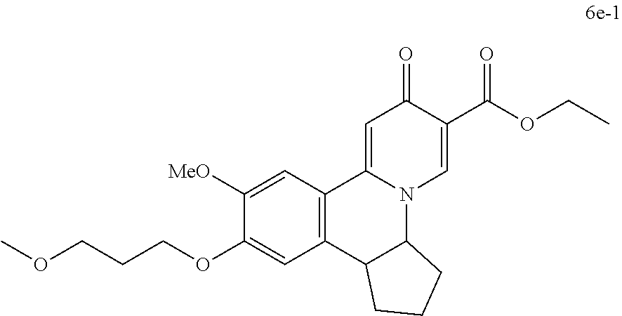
COCCCOC1=CC2=C(C=C1[MeO])C1=CC(=O)C(C(OCC)=O)=CN1C1C2CCC1
